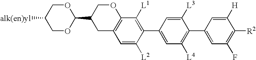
C1OC(C2CC3=C(OC2)C([L1])=C(C2=CC([L4])=C(C4=CC(F)=C([R2])C([H])=C4)C([L3])=C2)C([L2])=C3)OCC1[alk(en)yl]
